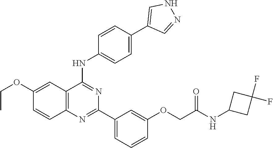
C12=C(N=C(C3=CC=CC(OCC(NC4CC(F)(F)C4)=O)=C3)N=C1NC1=CC=C(C3=CNN=C3)C=C1)C=CC(OCC)=C2
